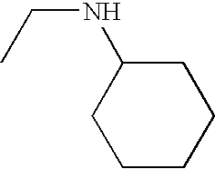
C1CCCC(NCC)C1
